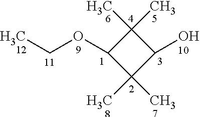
CC1(C)C(OCC)C(C)(C)C1O
